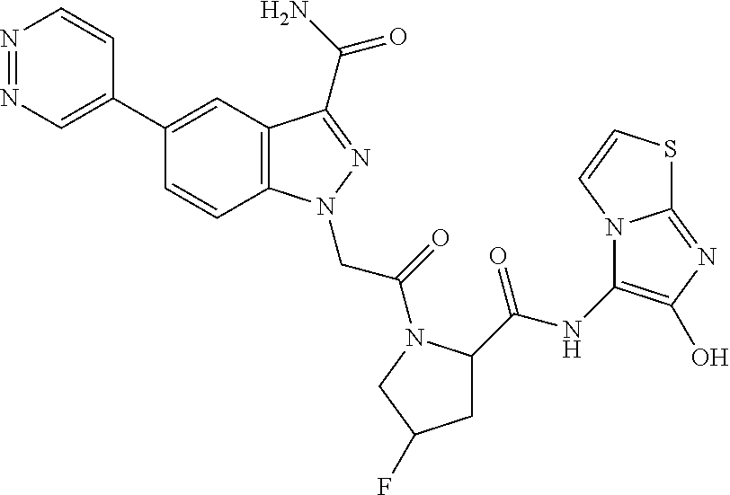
N1=NC=C(C2=CC3=C(C=C2)N(CC(=O)N2C(C(=O)NC4=C(O)N=C5N4C=CS5)CC(F)C2)N=C3C(=O)N)C=C1
